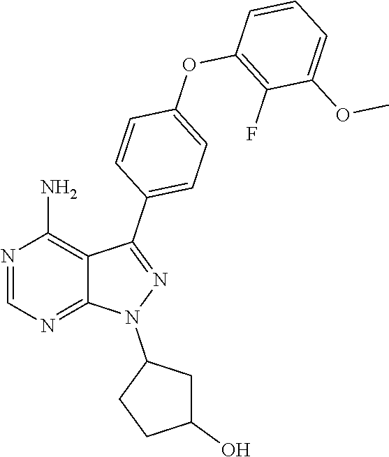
N1(C2CCC(O)C2)N=C(C2=CC=C(OC3=C(F)C(OC)=CC=C3)C=C2)C2=C(N)N=CN=C12
